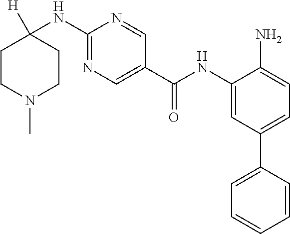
N(C1=NC=C(C(NC2=CC(C3=CC=CC=C3)=CC=C2N)=O)C=N1)C1([H])CCN(C)CC1
